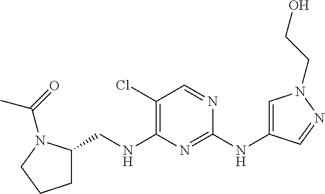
C1(Cl)=C(NCC2CCCN2C(=O)C)N=C(NC2=CN(CCO)N=C2)N=C1
